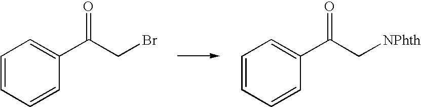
C1=CC=CC(C(CBr)=O)=C1.C1=CC=CC(C(C[NPhth])=O)=C1
